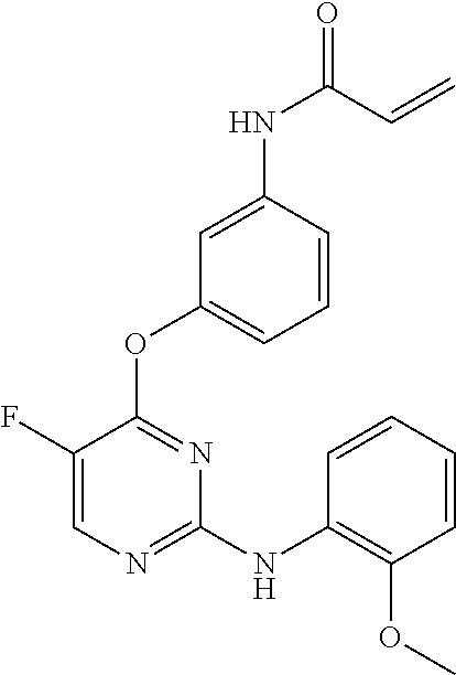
C1(F)=CN=C(NC2=C(OC)C=CC=C2)N=C1OC1=CC=CC(NC(C=C)=O)=C1
